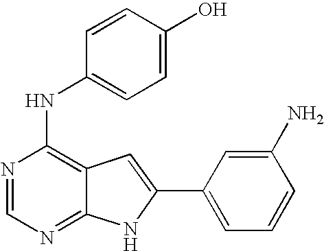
N1=CN=C2C(=C1NC1=CC=C(O)C=C1)C=C(C1=CC=CC(N)=C1)N2
